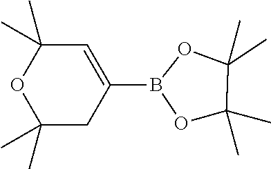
O1C(C)(C)CC(B2OC(C)(C)C(C)(C)O2)=CC1(C)C
